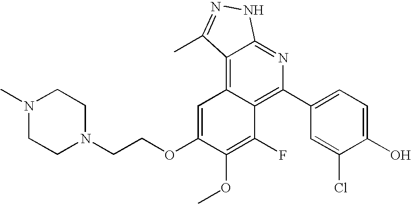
C1(C2=C3C(=C4C(=N2)NN=C4C)C=C(OCCN2CCN(C)CC2)C(OC)=C3F)=CC=C(O)C(Cl)=C1
